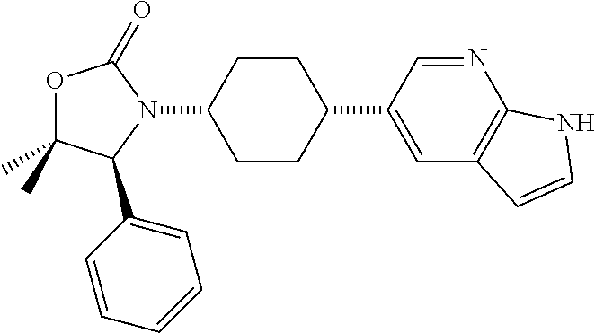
O1C(C)(C)C(C2=CC=CC=C2)N(C2CCC(C3=CC4=C(N=C3)NC=C4)CC2)C1=O
